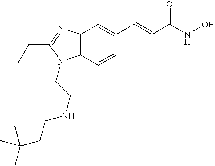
C12=C(C=CC(C=CC(=O)NO)=C1)N(CCNCCC(C)(C)C)C(CC)=N2
